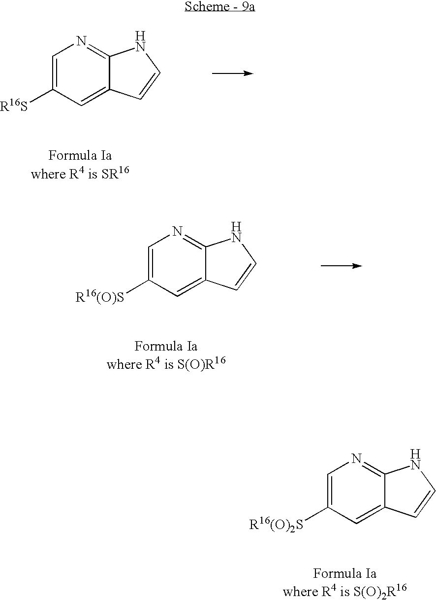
C1=C([R16S])C=C2C(=N1)NC=C2.C1=C([R16(O)S])C=C2C(=N1)NC=C2.C1=C([R16(O)2S])C=C2C(=N1)NC=C2
